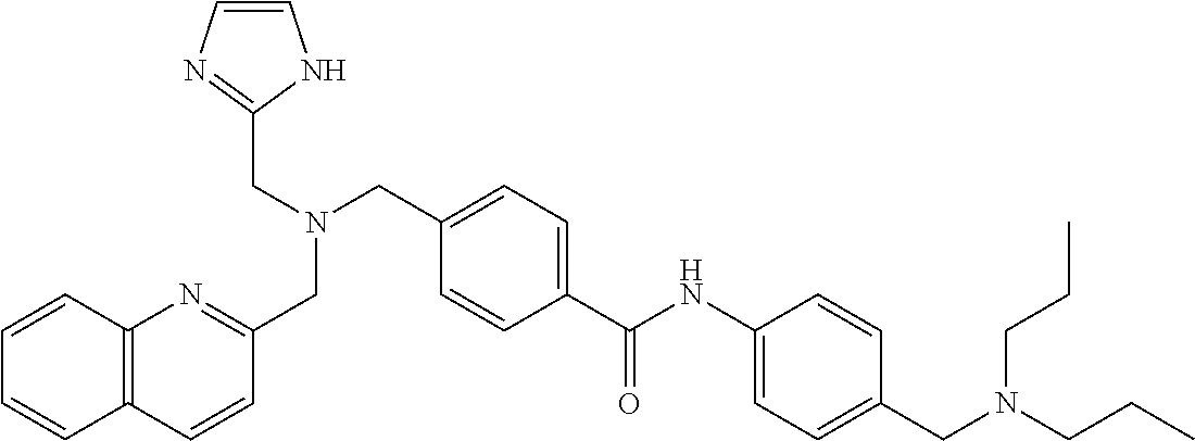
C1=C(C(NC2=CC=C(CN(CCC)CCC)C=C2)=O)C=CC(CN(CC2=NC=CN2)CC2=NC3=C(C=C2)C=CC=C3)=C1
